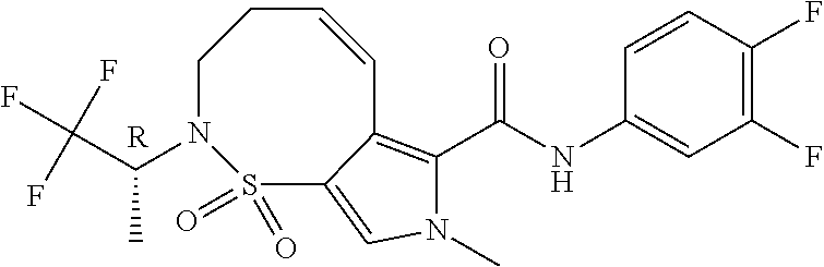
C(NC1=CC(F)=C(F)C=C1)(=O)C1=C2C=CCCN(C(C(F)(F)F)C)S(=O)(=O)C2=CN1C.[R]
